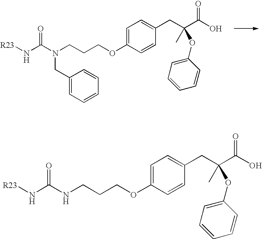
C1=C(OCCCN(C(N[R23])=O)CC2=CC=CC=C2)C=CC(CC(C(O)=O)(C)OC2=CC=CC=C2)=C1.C1=C(OCCCNC(N[R23])=O)C=CC(CC(C(O)=O)(C)OC2=CC=CC=C2)=C1
